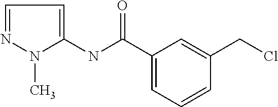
C1=NN(C)C(NC(C2=CC=CC(CCl)=C2)=O)=C1
